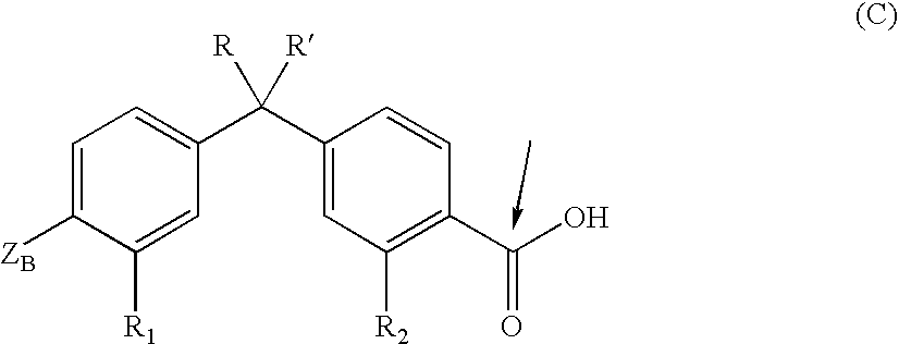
C1=C([ZB])C([R1])=CC(C(C2=CC([R2])=C(C(O)=O)C=C2)([R])[R])=C1
